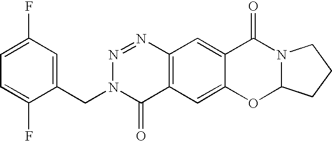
C1(CN2C(=O)C3=C(N=N2)C=C2C(=C3)OC3N(C2=O)CCC3)=CC(F)=CC=C1F
